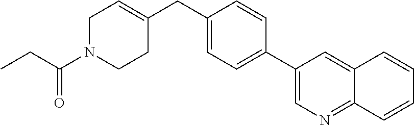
C1N(C(CC)=O)CCC(CC2=CC=C(C3=CN=C4C(=C3)C=CC=C4)C=C2)=C1
